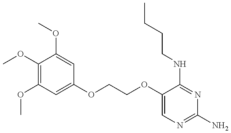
C1(OC)=C(OC)C=C(OCCOC2=CN=C(N)N=C2NCCCC)C=C1OC
